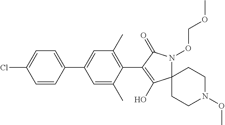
C1=C(C2=CC=C(Cl)C=C2)C=C(C)C(C2=C(O)C3(N(OCOC)C2=O)CCN(OC)CC3)=C1C
